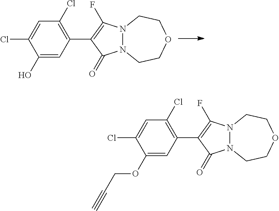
C1(O)=CC(C2=C(F)N3N(C2=O)CCOCC3)=C(Cl)C=C1Cl.C1(OCC#C)=CC(C2=C(F)N3N(C2=O)CCOCC3)=C(Cl)C=C1Cl
